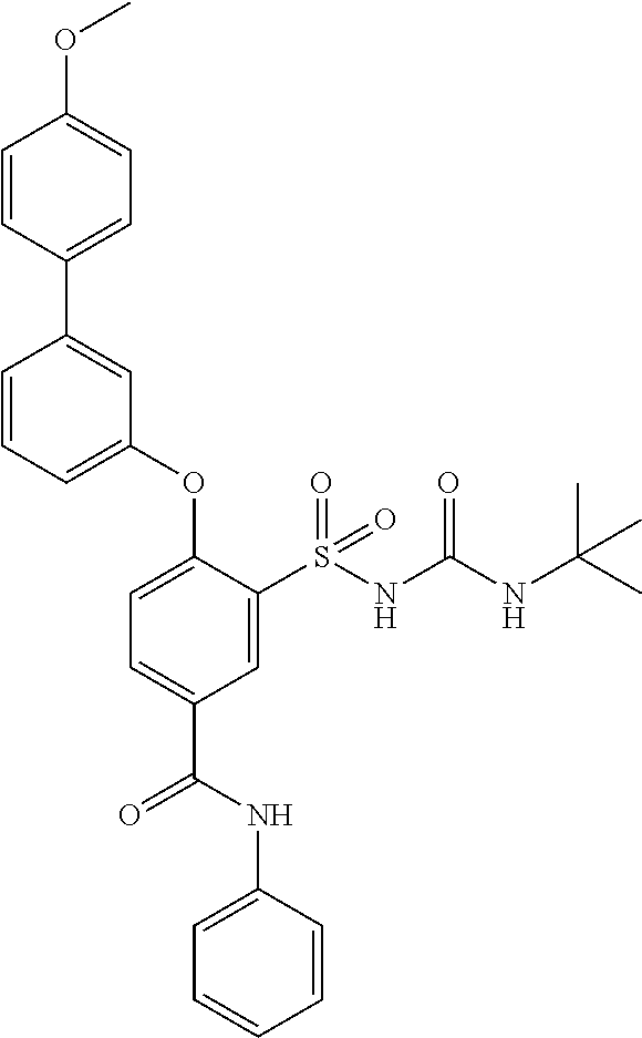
C1=CC(C2=CC(OC3=CC=C(C(=O)NC4=CC=CC=C4)C=C3S(NC(NC(C)(C)C)=O)(=O)=O)=CC=C2)=CC=C1OC
